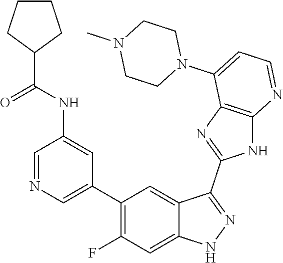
C1=NC=C(C2=C(F)C=C3C(=C2)C(C2=NC4=C(N2)N=CC=C4N2CCN(C)CC2)=NN3)C=C1NC(=O)C1CCCC1
